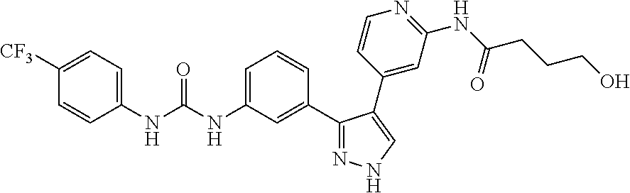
C1=C([CF3])C=CC(NC(NC2=CC=CC(C3=NNC=C3C3=CC(NC(CCCO)=O)=NC=C3)=C2)=O)=C1
